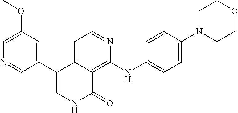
C1=NC(NC2=CC=C(N3CCOCC3)C=C2)=C2C(=C1)C(C1=CC(OC)=CN=C1)=CNC2=O
